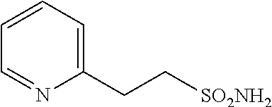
C1=CC=NC(CC[SO2NH2])=C1
